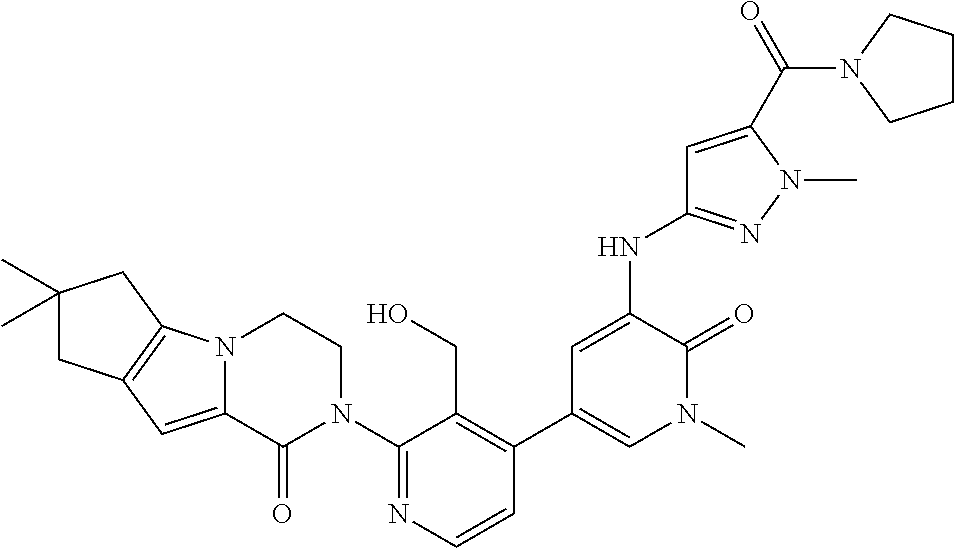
C1=CN=C(N2CCN3C(=CC4=C3CC(C)(C)C4)C2=O)C(CO)=C1C1=CN(C)C(=O)C(NC2=NN(C)C(C(=O)N3CCCC3)=C2)=C1
